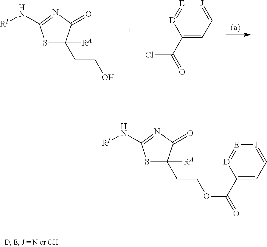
S1C([RA])(CCO)C(=O)N=C1N[RI].C1(C(=O)Cl)=CC=[J][E]=[D]1.S1C([RA])(CCOC(C2=CC=[J][E]=[D]2)=O)C(=O)N=C1N[RI]
